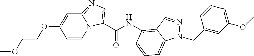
C1=CN2C(=NC=C2C(NC2=C3C=NN(CC4=CC(OC)=CC=C4)C3=CC=C2)=O)C=C1OCCOC
